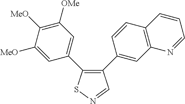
C1([MeO])=CC(C2=C(C3=CC4=C(C=C3)C=CC=N4)C=NS2)=CC([OMe])=C1[MeO]
